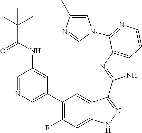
C1=C(C2=C(F)C=C3C(=C2)C(C2=NC4=C(N2)C=CN=C4N2C=C(C)N=C2)=NN3)C=C(NC(=O)C(C)(C)C)C=N1
